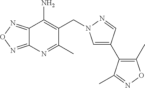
C12=NON=C1C(N)=C(CN1C=C(C3=C(C)ON=C3C)C=N1)C(C)=N2
